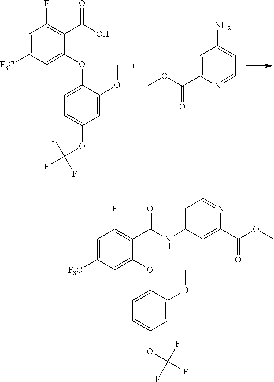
C1=C([F3C])C=C(OC2=CC=C(OC(F)(F)F)C=C2OC)C(C(O)=O)=C1F.C1=C(C(OC)=O)N=CC=C1N.C1=C([F3C])C=C(OC2=CC=C(OC(F)(F)F)C=C2OC)C(C(NC2=CC=NC(C(OC)=O)=C2)=O)=C1F
